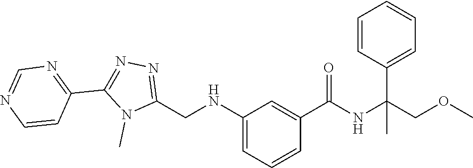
C(COC)(NC(C1=CC(NCC2=NN=C(C3=NC=NC=C3)N2C)=CC=C1)=O)(C1=CC=CC=C1)C
